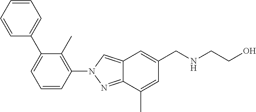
C1=CC=CC(C2=CC=CC(N3N=C4C(=C3)C=C(CNCCO)C=C4C)=C2C)=C1
